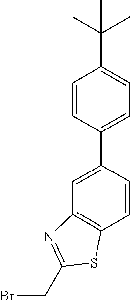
C1=C(C2=CC=C(C(C)(C)C)C=C2)C=CC2=C1N=C(CBr)S2
